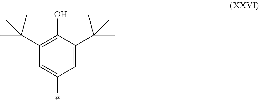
C1(C(C)(C)C)=C(O)C(C(C)(C)C)=CC([#])=C1
